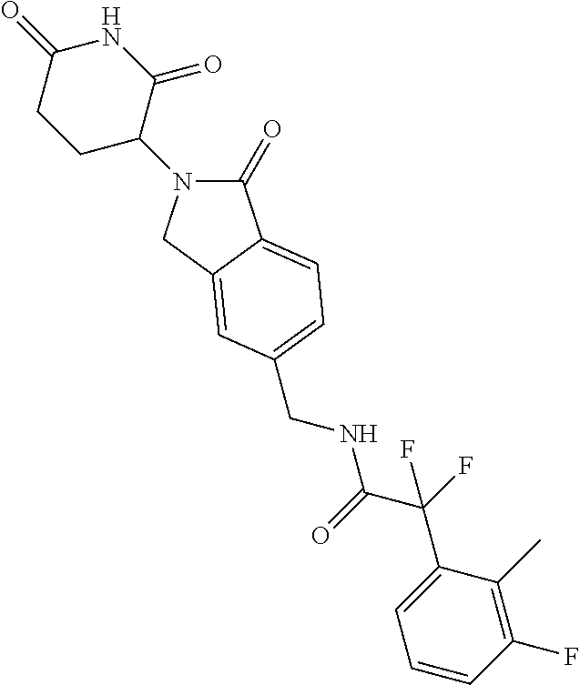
C1(=O)N(C2C(=O)NC(=O)CC2)CC2=CC(CNC(C(F)(C3=CC=CC(F)=C3C)F)=O)=CC=C12
